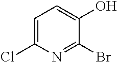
C1=C(Cl)N=C(Br)C(O)=C1
